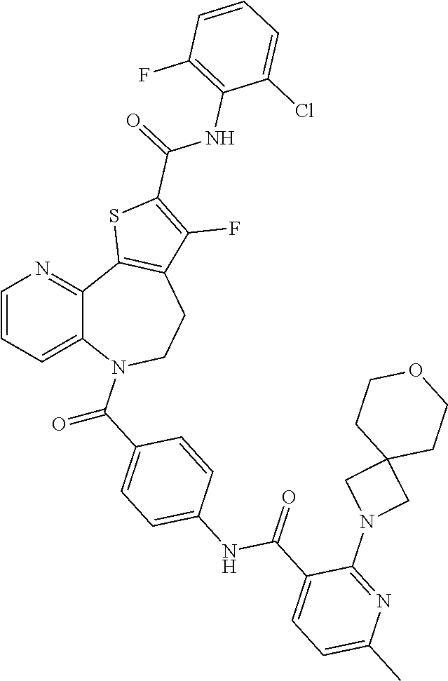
C(=O)(C1=CC=C(NC(=O)C2=CC=C(C)N=C2N2CC3(C2)CCOCC3)C=C1)N1C2=CC=CN=C2C2=C(CC1)C(F)=C(C(NC1=C(F)C=CC=C1Cl)=O)S2
